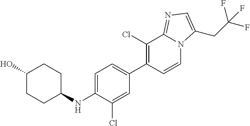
C1(O)CCC(NC2=CC=C(C3=C(Cl)C4=NC=C(CC(F)(F)F)N4C=C3)C=C2Cl)CC1
